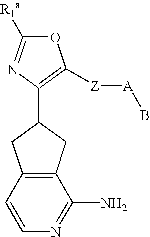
O1C([R1a])=NC(C2CC3=C(C2)C(N)=NC=C3)=C1[Z][A]B
